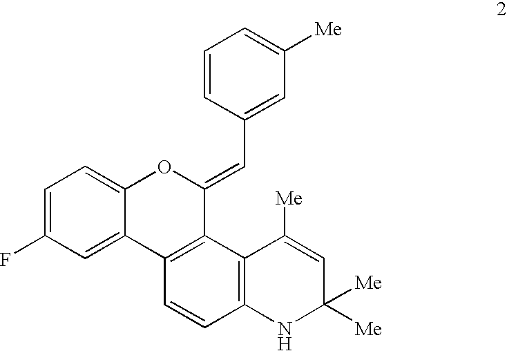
C12=C(C=CC3=C1C([Me])=CC([Me])([Me])N3)C1=CC(F)=CC=C1OC2=CC1=CC([Me])=CC=C1
